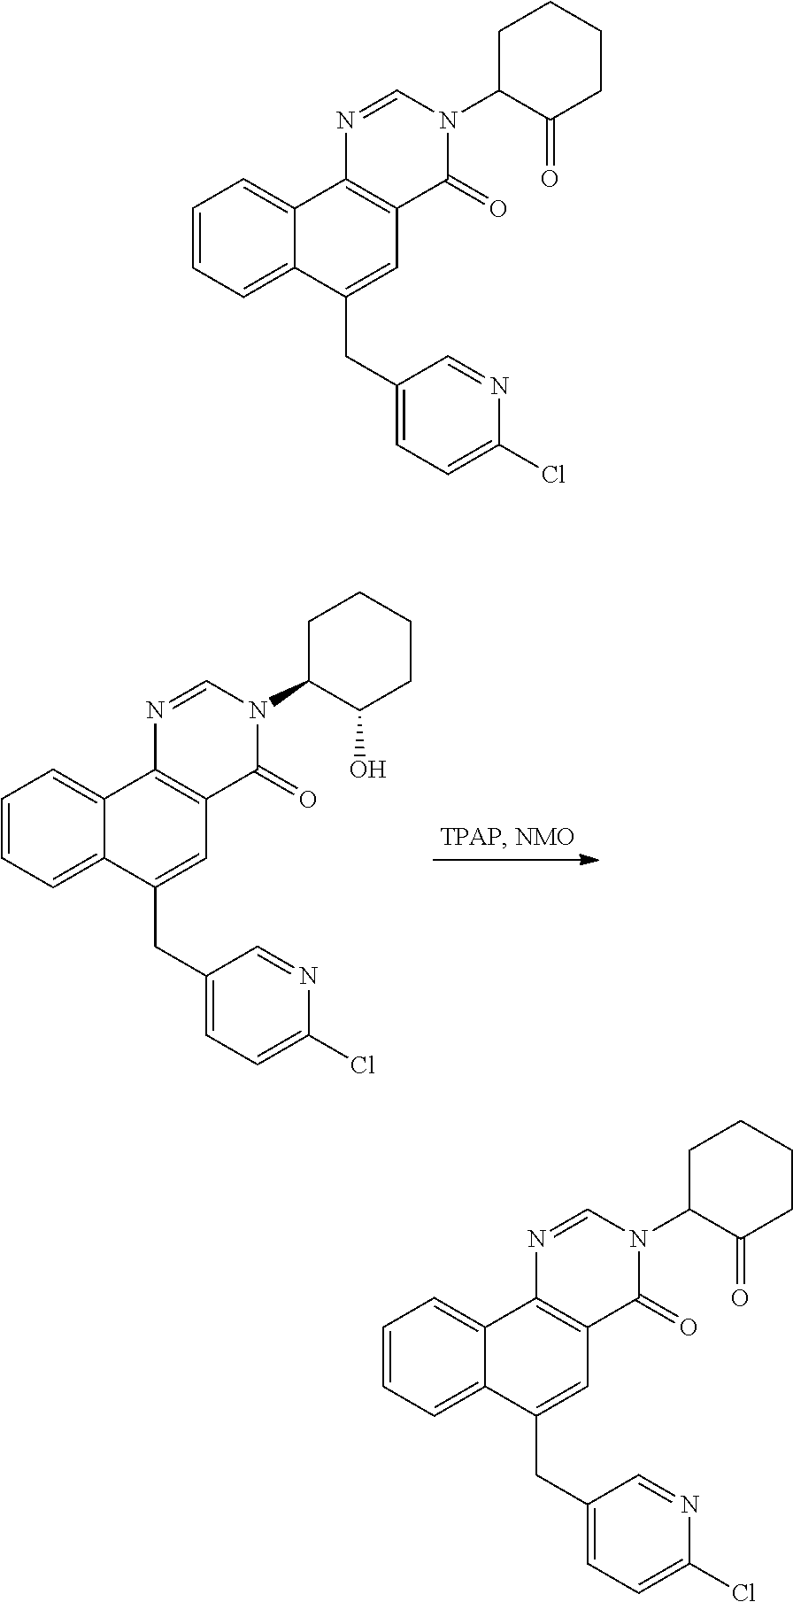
C1=CC=C2C(=C1)C1=C(C=C2CC2=CC=C(Cl)N=C2)C(=O)N(C2C(O)CCCC2)C=N1.C1=CC=C2C(=C1)C1=C(C=C2CC2=CC=C(Cl)N=C2)C(=O)N(C2C(=O)CCCC2)C=N1.C1=CC=C2C(=C1)C1=C(C=C2CC2=CC=C(Cl)N=C2)C(=O)N(C2C(=O)CCCC2)C=N1
